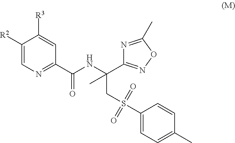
C1([R2])=CN=C(C(NC(C2=NOC(C)=N2)(CS(=O)(=O)C2=CC=C(C)C=C2)C)=O)C=C1[R3]
